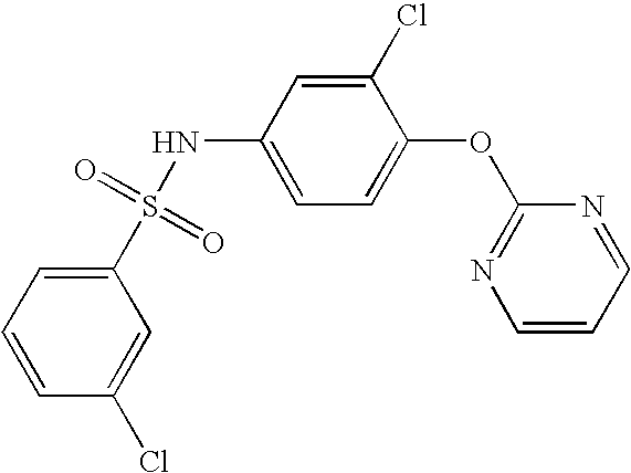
C1=CC=C(S(=O)(=O)NC2=CC=C(OC3=NC=CC=N3)C(Cl)=C2)C=C1Cl
